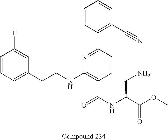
C1=C(CCNC2=C(C(NC(C(OC)=O)CN)=O)C=CC(C3=C(C#N)C=CC=C3)=N2)C=C(F)C=C1
